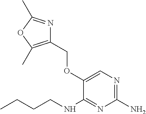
C1(N)=NC=C(OCC2=C(C)OC(C)=N2)C(NCCCC)=N1
